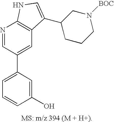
C1=C(C2=CC3=C(N=C2)NC=C3C2CCCN([BOC])C2)C=C(O)C=C1
